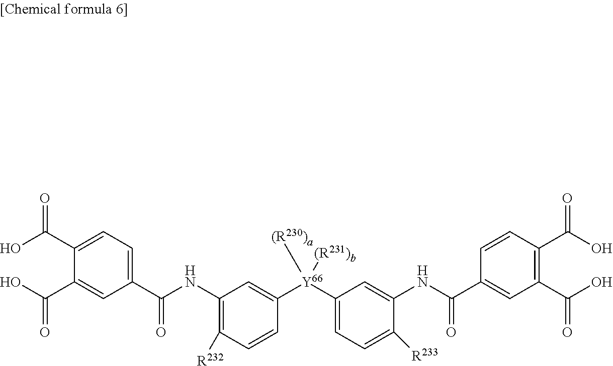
C1(C(O)=O)=CC=C(C(=O)NC2=C([R232])C=CC([Y66](C3=CC=C([R233])C(NC(=O)C4=CC(C(=O)O)=C(C(=O)O)C=C4)=C3)([(R230)a])[(R231)b])=C2)C=C1C(O)=O
